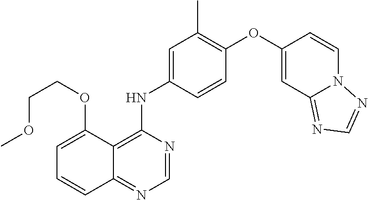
C1=C(OCCOC)C2=C(NC3=CC(C)=C(OC4=CC5=NC=NN5C=C4)C=C3)N=CN=C2C=C1
